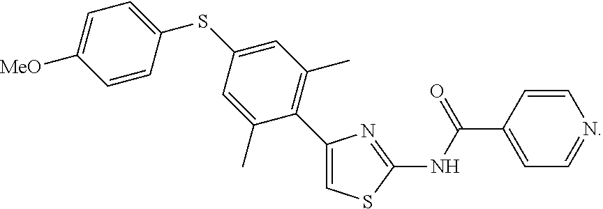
C1(C2=C(C)C=C(SC3=CC=C([MeO])C=C3)C=C2C)=CSC(NC(C2=CC=NC=C2)=O)=N1
